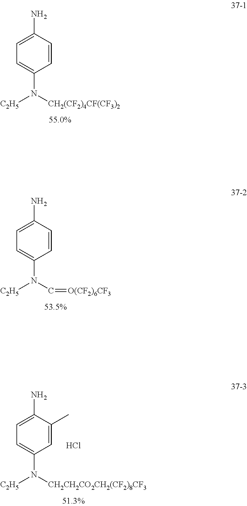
C1=CC(N)=CC=C1N([CH2(CF2)4CF(CF3)2])[C2H5].C1=CC(N)=CC=C1N(C=[O(CF2)6CF3])[C2H5].C1=C(C)C(N)=CC=C1N([CH2CH2CO2CH2(CF2)8CF3])[C2H5].Cl
